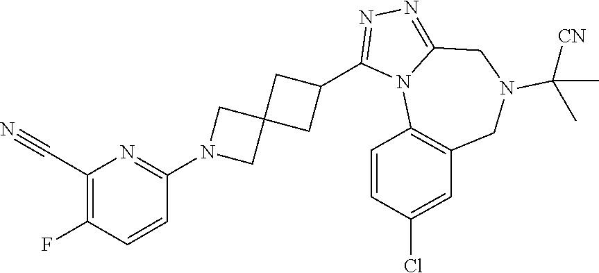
C1(C#N)=C(F)C=CC(N2CC3(C2)CC(C2=NN=C4N2C2=C(CN(C([CN])(C)C)C4)C=C(Cl)C=C2)C3)=N1
